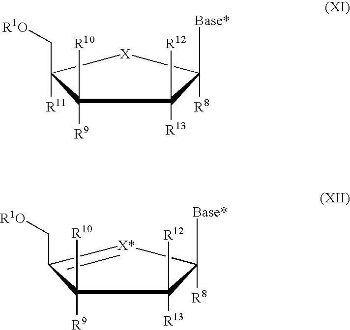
C1([R9])([R10])C(C[R1O])([R11])[X]C([Base*])([R8])C1([R13])[R12].C1([R9])([R10])C(C[R1O])=[X*]C([Base*])([R8])C1([R13])[R12]
